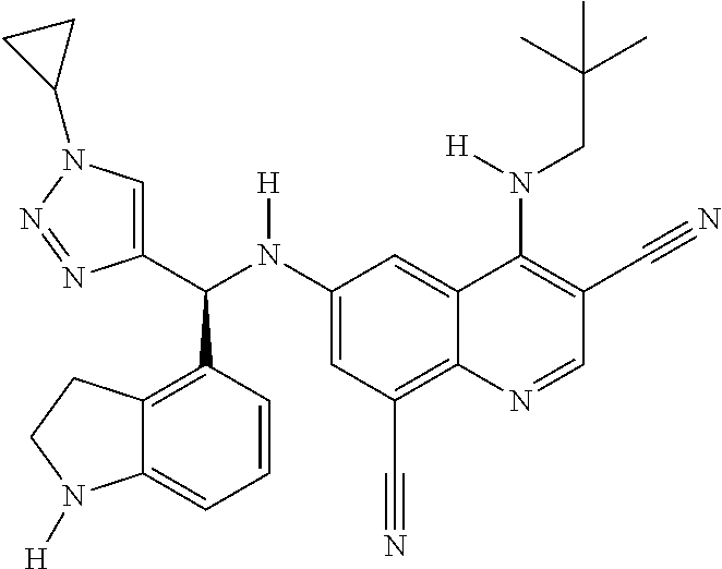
C1(N(C(C2=CN(C3CC3)N=N2)C2=C3C(=CC=C2)N([H])CC3)[H])=CC(C#N)=C2C(=C1)C(N(CC(C)(C)C)[H])=C(C#N)C=N2
